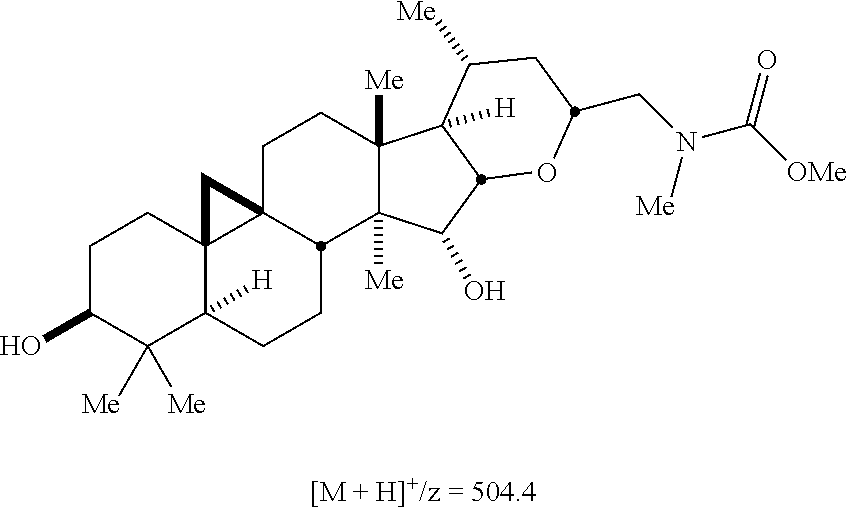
C1C(O)C([Me])([Me])C2([H])C3(C1)C1(CCC4([Me])C([Me])(C(O)C5C4([H])C([Me])CC(CN(C([OMe])=O)[Me])O5)C1CC2)C3
